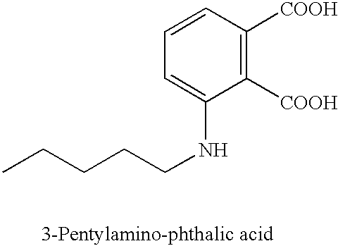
C1=CC=C(NCCCCC)C([COOH])=C1[COOH]
